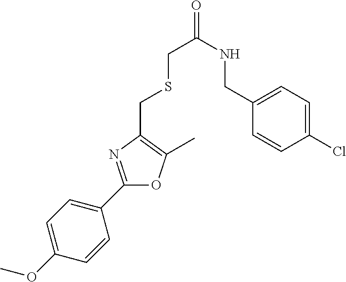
C1(OC)=CC=C(C2=NC(CSCC(NCC3=CC=C(Cl)C=C3)=O)=C(C)O2)C=C1
